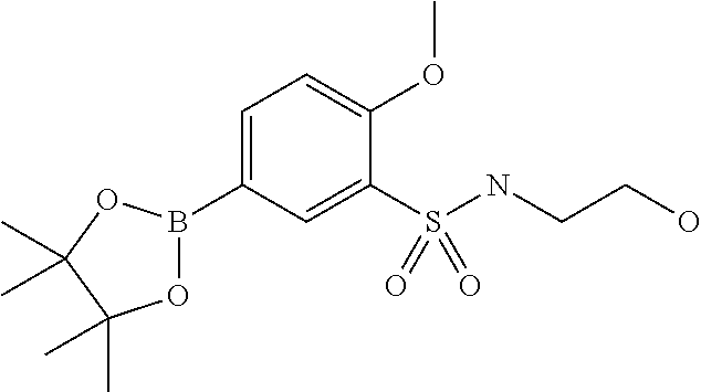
C1=C(B2OC(C)(C)C(C)(C)O2)C=C(S(NCCO)(=O)=O)C(OC)=C1
